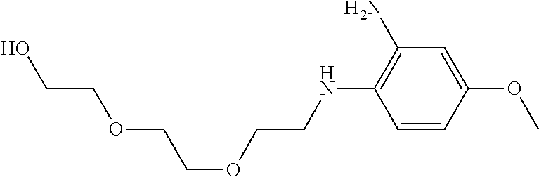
OCCOCCOCCNC1=C(N)C=C(OC)C=C1
